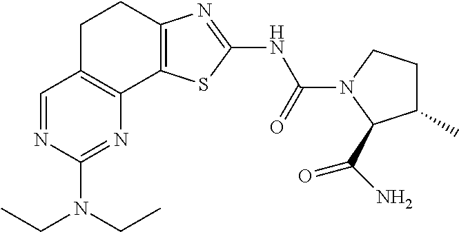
C1=NC(N(CC)CC)=NC2=C1CCC1=C2SC(NC(=O)N2C(C(=O)N)C(C)CC2)=N1
